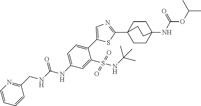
C1=C(NC(=O)NCC2=NC=CC=C2)C=C(S(=O)(=O)NC(C)(C)C)C(C2=CN=C(C34CCC(NC(OC(C)C)=O)(CC3)CC4)S2)=C1
